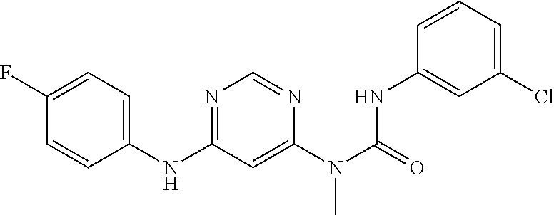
C1(NC2=NC=NC(N(C(NC3=CC(Cl)=CC=C3)=O)C)=C2)=CC=C(F)C=C1
